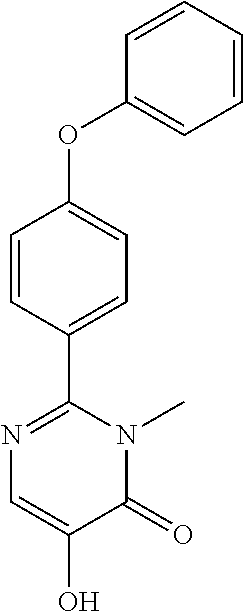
C1=CC(C2=NC=C(O)C(=O)N2C)=CC=C1OC1=CC=CC=C1
